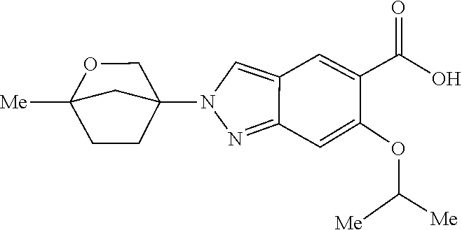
N1=C2C=C(OC([Me])[Me])C(C(=O)O)=CC2=CN1C12CC([Me])(CC1)OC2
